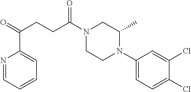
C1(N2CCN(C(CCC(=O)C3=CC=CC=N3)=O)CC2C)=CC=C(Cl)C(Cl)=C1
